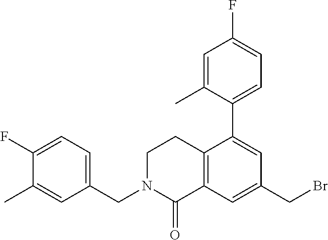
C1(F)=CC=C(CN2C(=O)C3=C(CC2)C(C2=CC=C(F)C=C2C)=CC(CBr)=C3)C=C1C
